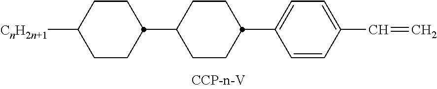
C1CC([CnH2n+1])CCC1C1CCC(C2=CC=C(C=C)C=C2)CC1
